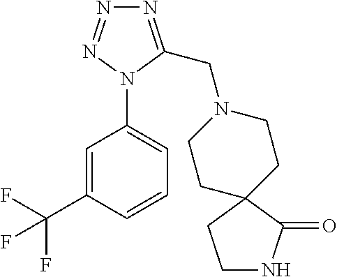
C1=C(C(F)(F)F)C=CC=C1N1C(CN2CCC3(CC2)C(=O)NCC3)=NN=N1
